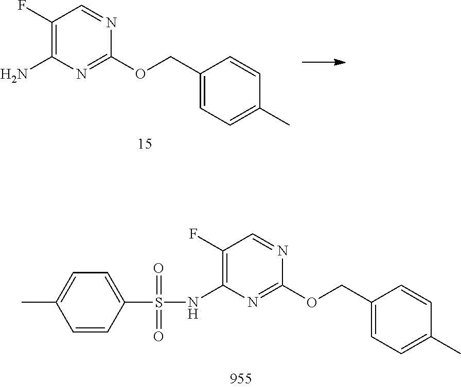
C1(F)=C(N)N=C(OCC2=CC=C(C)C=C2)N=C1.C1(F)=C(NS(C2=CC=C(C)C=C2)(=O)=O)N=C(OCC2=CC=C(C)C=C2)N=C1
